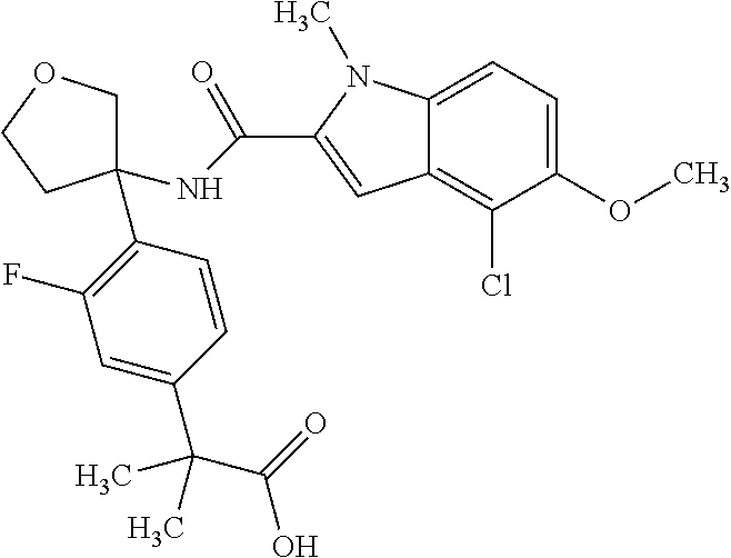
C1=C(C(C(=O)O)(C)C)C=CC(C2(NC(=O)C3=CC4=C(Cl)C(OC)=CC=C4N3C)COCC2)=C1F
